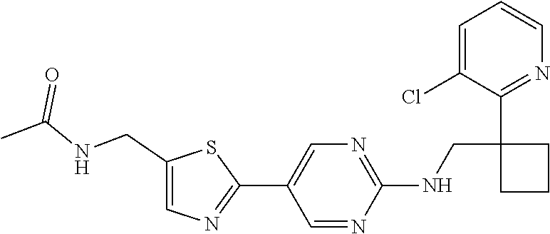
C1=C(Cl)C(C2(CNC3=NC=C(C4=NC=C(CNC(C)=O)S4)C=N3)CCC2)=NC=C1
